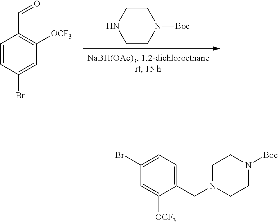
C1CN([Boc])CCN1.C1=CC(Br)=CC([OCF3])=C1C=O.C1CN([Boc])CCN1CC1=CC=C(Br)C=C1[OCF3]
